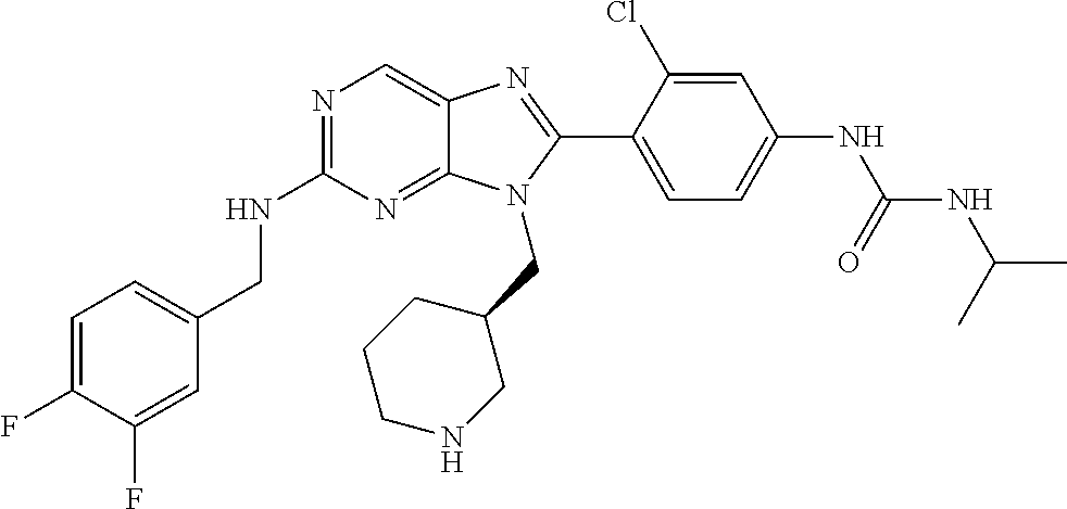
C1=C(F)C(F)=CC(CNC2=NC=C3C(=N2)N(CC2CCCNC2)C(C2=CC=C(NC(NC(C)C)=O)C=C2Cl)=N3)=C1
